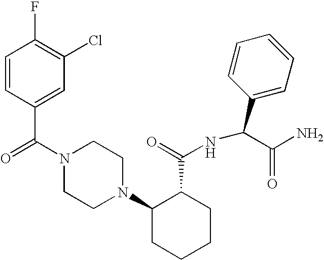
C(N1CCN(C2CCCCC2C(=O)NC(C2=CC=CC=C2)C(N)=O)CC1)(=O)C1=CC(Cl)=C(F)C=C1
